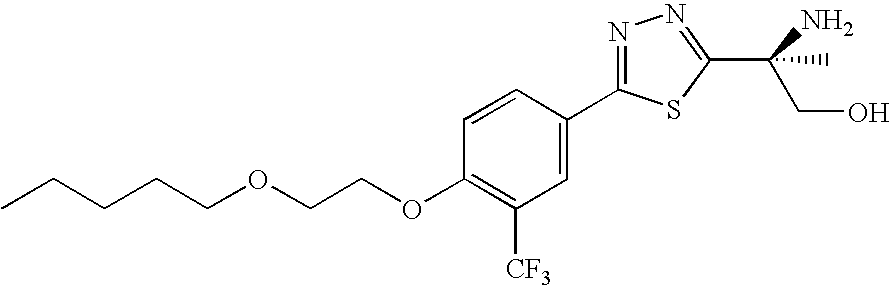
C(CCCOCCOC1=C([CF3])C=C(C2=NN=C(C(N)(CO)C)S2)C=C1)C
